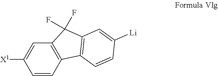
C1=CC2=C(C=C1[X1])C(F)(F)C1=C2C=CC([Li])=C1
